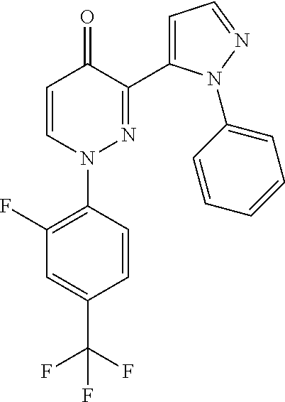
C1=CN(C2=C(F)C=C(C(F)(F)F)C=C2)N=C(C2=CC=NN2C2=CC=CC=C2)C1=O
